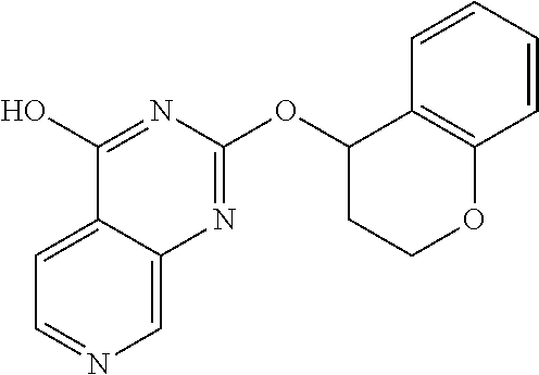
C1=C2C(=CN=C1)N=C(OC1CCOC3=C1C=CC=C3)N=C2O
